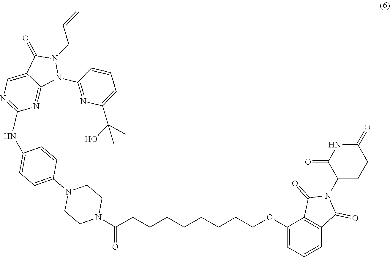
C1=C2C(=NC(C)=N1)N(C1=NC(C(O)(C)C)=CC=C1)N(CC=C)C2=O.NC1=CC=C(N2CCN(C(CCCCCCCCOC3=CC=CC4=C3C(=O)N(C3CCC(=O)NC3=O)C4=O)=O)CC2)C=C1
